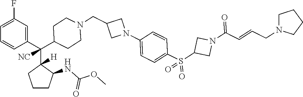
C1=C(F)C=C(C(C2([H])CCCC2NC(OC)=O)(C2CCN(CC3CN(C4=CC=C(S(C5CN(C(C=CCN6CCCC6)=O)C5)(=O)=O)C=C4)C3)CC2)[NC])C=C1
